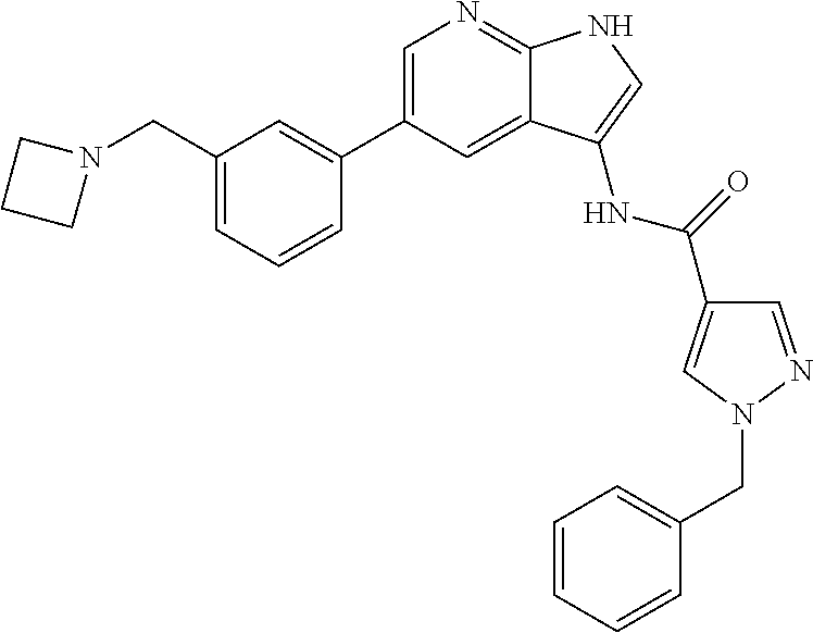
C1(CN2CCC2)=CC=CC(C2=CN=C3C(=C2)C(NC(C2=CN(CC4=CC=CC=C4)N=C2)=O)=CN3)=C1
